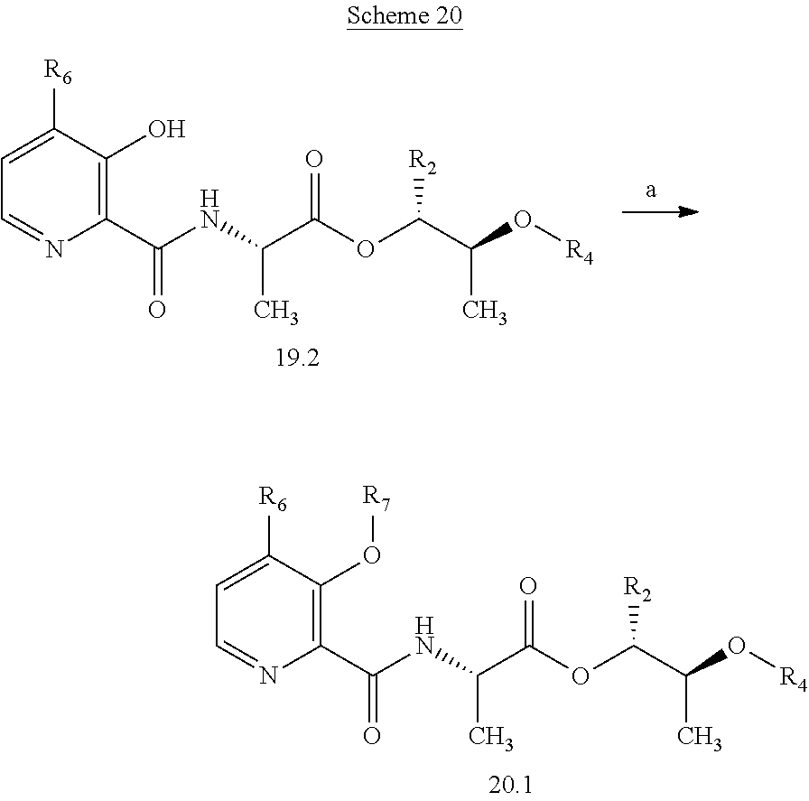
C1([R6])=CC=NC(C(NC(C(OC(C(O[R4])C)[R2])=O)C)=O)=C1O.C1([R6])=CC=NC(C(NC(C(OC(C(O[R4])C)[R2])=O)C)=O)=C1O[R7]
